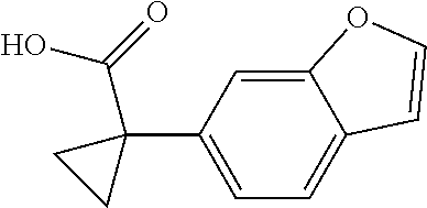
C1=C(C2(C(O)=O)CC2)C=C2C(=C1)C=CO2
